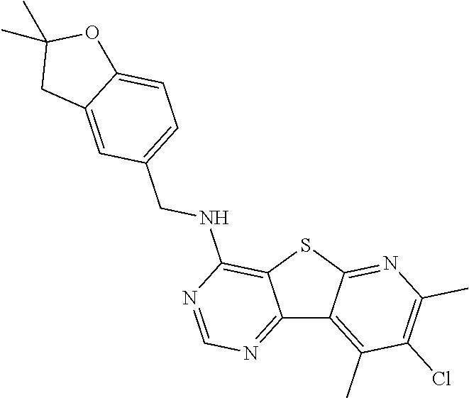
C12=NC=NC(NCC3=CC=C4C(=C3)CC(C)(C)O4)=C1SC1=NC(C)=C(Cl)C(C)=C21
